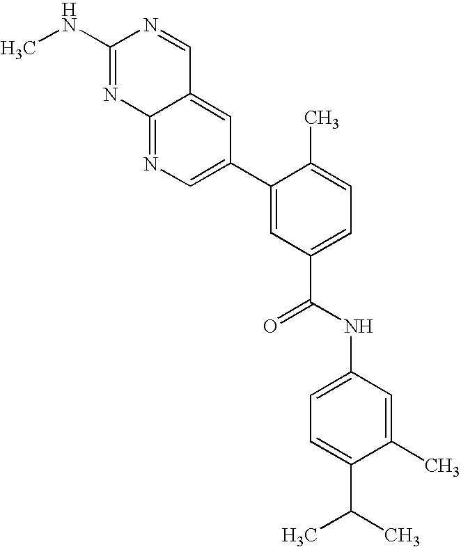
C12=CC(C3=CC(C(NC4=CC=C(C(C)C)C(C)=C4)=O)=CC=C3C)=CN=C1N=C(NC)N=C2
